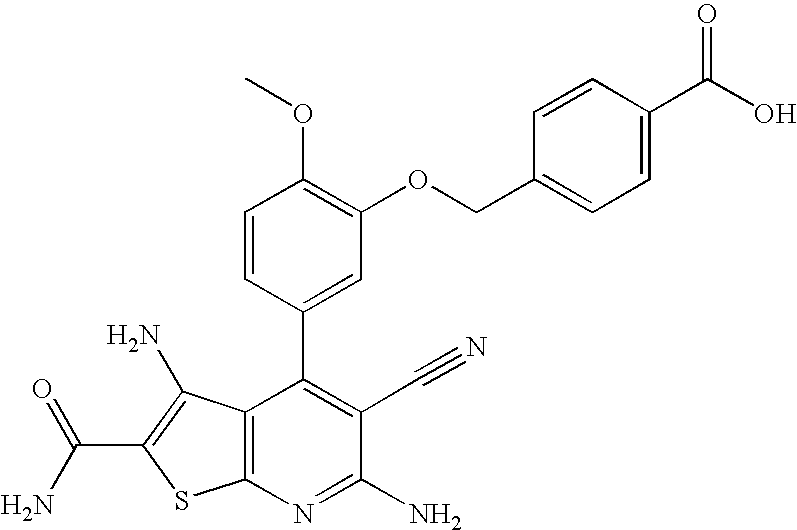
C(N)(=O)C1=C(N)C2=C(S1)N=C(N)C(C#N)=C2C1=CC(OCC2=CC=C(C(=O)O)C=C2)=C(OC)C=C1
